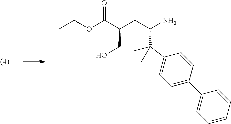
CCOC(C(CC(N)C(C)(C1=CC=C(C2=CC=CC=C2)C=C1)C)CO)=O
